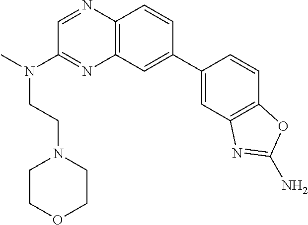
C12=C(C=C(C3=CC4=C(C=C3)OC(N)=N4)C=C1)N=C(N(C)CCN1CCOCC1)C=N2
